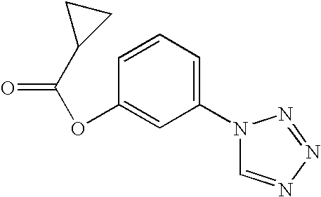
C1(N2C=NN=N2)=CC=CC(OC(=O)C2CC2)=C1
